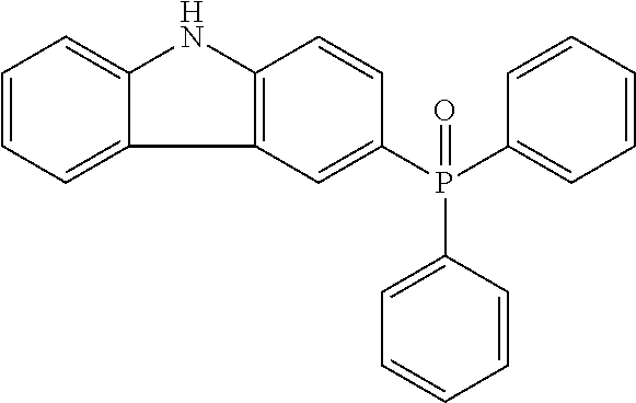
C1=CC=C2C(=C1)NC1=C2C=C(P(C2=CC=CC=C2)(C2=CC=CC=C2)=O)C=C1
